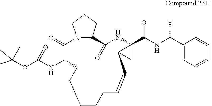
C1CCC=CC2CC2(C(=O)NC(C2=CC=CC=C2)C)NC(=O)C2CCCN2C(=O)C(NC(OC(C)(C)C)=O)CC1
